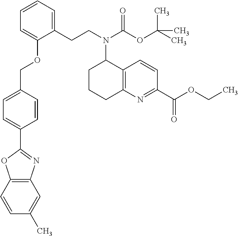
C1=C(C2=NC3=C(O2)C=CC(C)=C3)C=CC(COC2=CC=CC=C2CCN(C2CCCC3=C2C=CC(C(OCC)=O)=N3)C(OC(C)(C)C)=O)=C1
